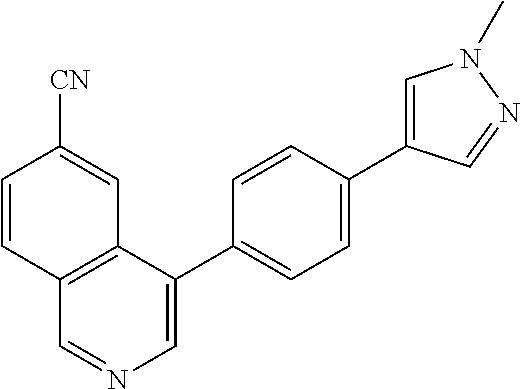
C1(C2=CC=C(C3=CN(C)N=C3)C=C2)=CN=CC2=C1C=C([CN])C=C2
